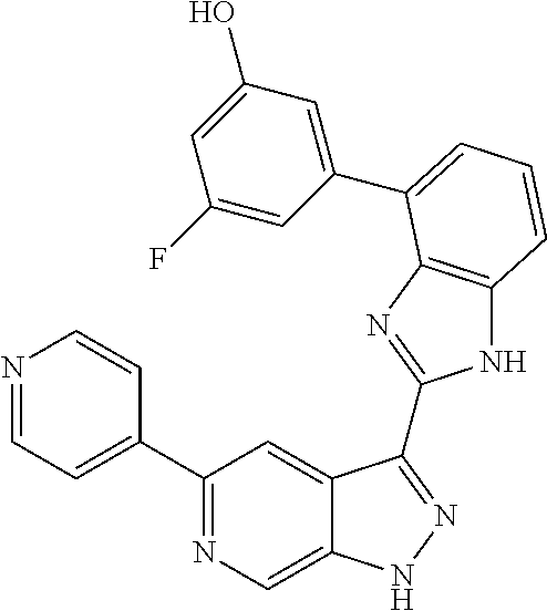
C1(C2=NC=C3C(=C2)C(C2=NC4=C(N2)C=CC=C4C2=CC(O)=CC(F)=C2)=NN3)=CC=NC=C1
